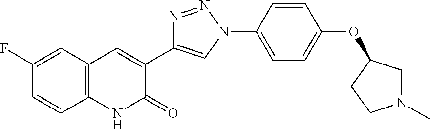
C12=C(C=C(F)C=C1)C=C(C1=CN(C3=CC=C(OC4CN(C)CC4)C=C3)N=N1)C(=O)N2
